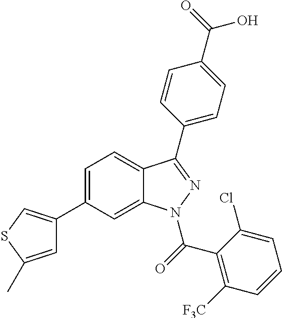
C1=C(C2=CSC(C)=C2)C=C2C(=C1)C(C1=CC=C(C(O)=O)C=C1)=NN2C(C1=C([F3C])C=CC=C1Cl)=O
